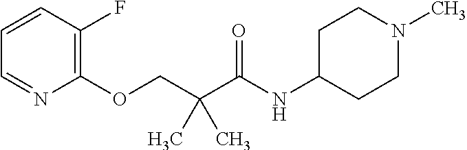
C1=CC(F)=C(OCC(C(NC2CCN(C)CC2)=O)(C)C)N=C1
